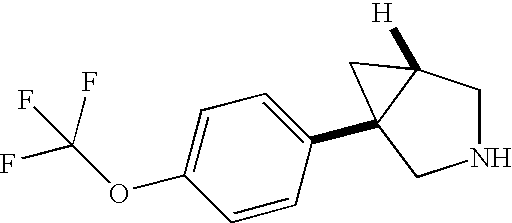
N1CC2([H])C(C3=CC=C(OC(F)(F)F)C=C3)(C1)C2
